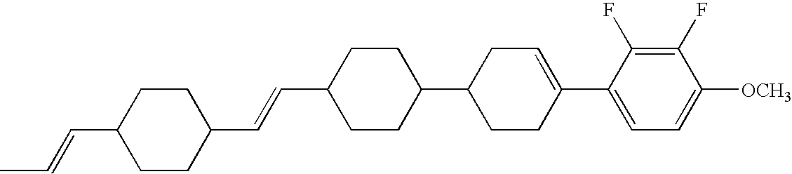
C1(F)=C(F)C(C2=CCC(C3CCC(C=CC4CCC(C=CC)CC4)CC3)CC2)=CC=C1[OCH3]
